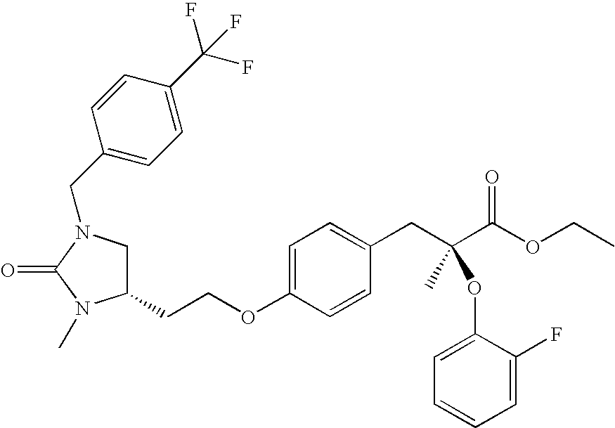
C(OC1=CC=C(CC(C)(C(OCC)=O)OC2=CC=CC=C2F)C=C1)CC1CN(CC2=CC=C(C(F)(F)F)C=C2)C(=O)N1C
